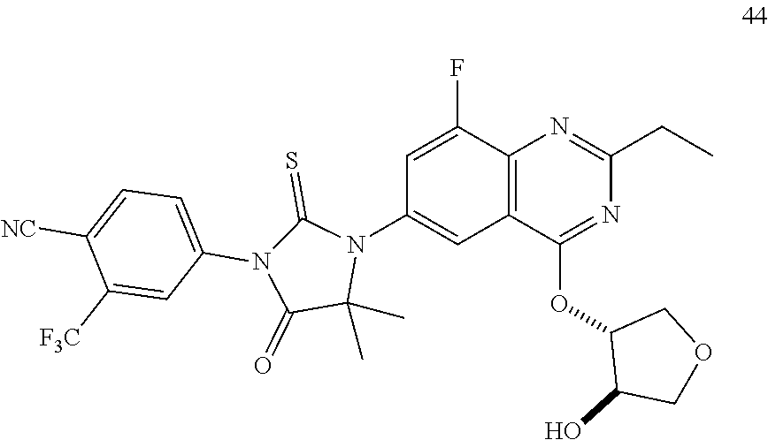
C1([F3C])=CC(N2C(=O)C(C)(C)N(C3=CC4=C(C(F)=C3)N=C(CC)N=C4OC3C(O)COC3)C2=S)=CC=C1[NC]
